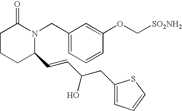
C1CCC(C=CC(CC2=CC=CS2)O)N(CC2=CC=CC(OC[SO2NH2])=C2)C1=O
